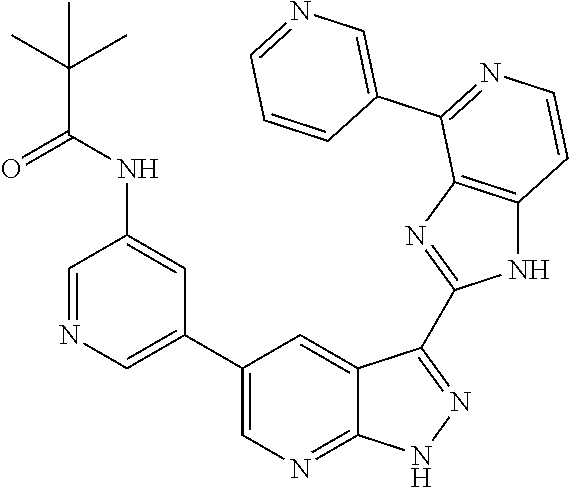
C1=NC=C(C2=CN=C3C(=C2)C(C2=NC4=C(N2)C=CN=C4C2=CN=CC=C2)=NN3)C=C1NC(C(C)(C)C)=O
